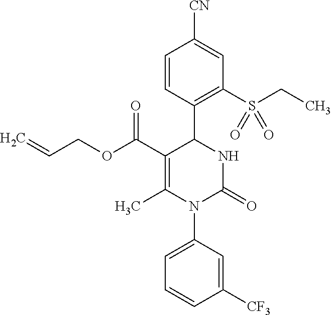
C1(C(OCC=C)=O)=C(C)N(C2=CC=CC([CF3])=C2)C(=O)NC1C1=C(S(CC)(=O)=O)C=C([CN])C=C1
